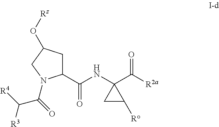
C1(C(NC2(C([R2a])=O)CC2[R])=O)CC(O[Rz])CN1C(=O)C([R4])[R3]
